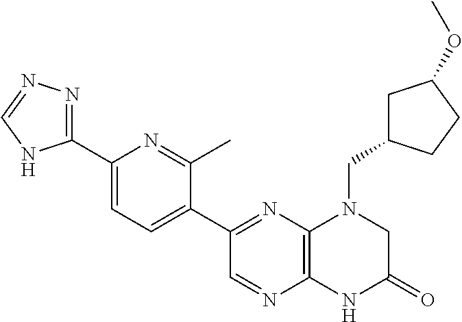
C1(C2=NC3=C(N=C2)NC(=O)CN3CC2CC(OC)CC2)=CC=C(C2=NN=CN2)N=C1C
